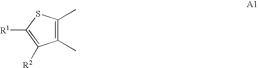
C1(C)=C(C)SC([R1])=C1[R2]
